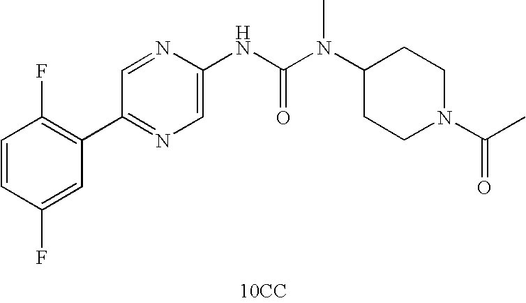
[10CC].C1(C2=C(F)C=CC(F)=C2)=NC=C(NC(N(C)C2CCN(C(C)=O)CC2)=O)N=C1
